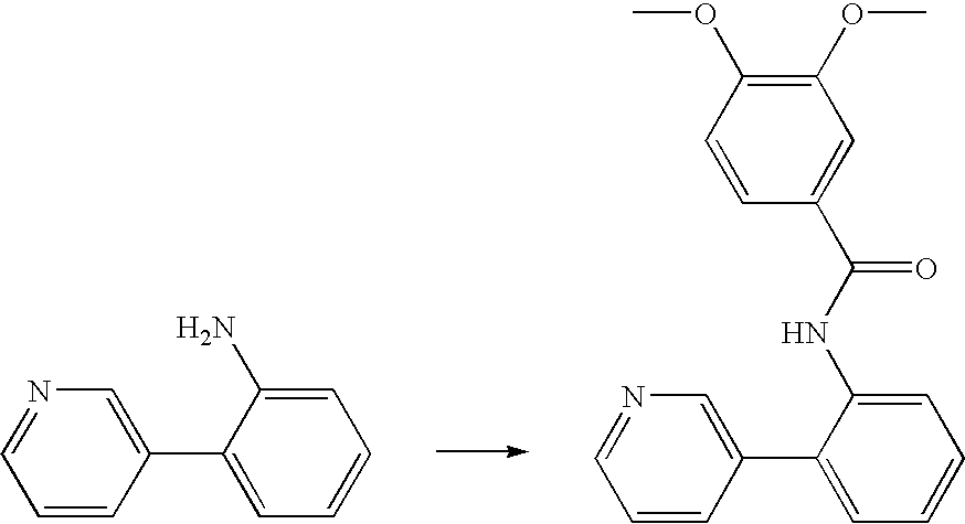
C1=NC=C(C2=CC=CC=C2N)C=C1.C1=NC=C(C2=CC=CC=C2NC(=O)C2=CC(OC)=C(OC)C=C2)C=C1
